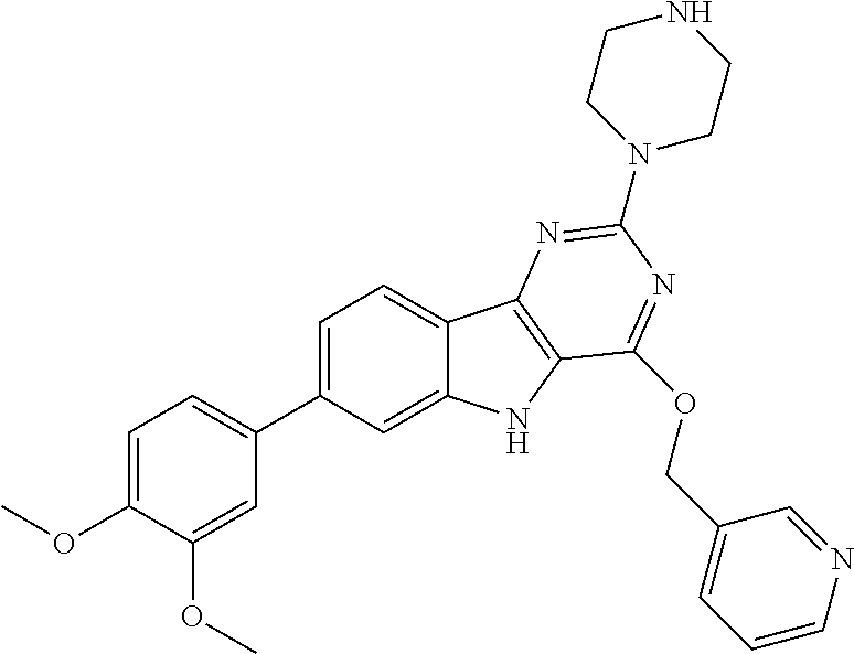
C1=C(OC)C(OC)=CC(C2=CC=C3C(=C2)NC2=C3N=C(N3CCNCC3)N=C2OCC2=CC=CN=C2)=C1
